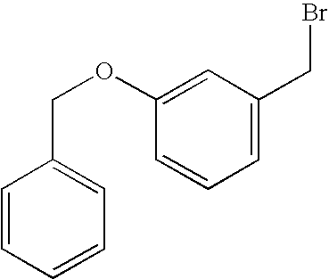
C1=CC=CC=C1COC1=CC(CBr)=CC=C1
